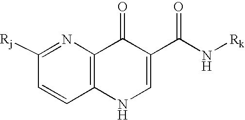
C1([Rj])=NC2=C(C=C1)NC=C(C(N[Rk])=O)C2=O
